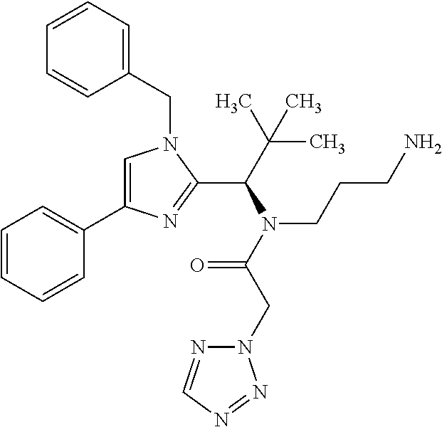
C1=C(C2=CC=CC=C2)N=C(C(C(C)(C)C)N(C(CN2N=CN=N2)=O)CCCN)N1CC1=CC=CC=C1
